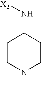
C1(N[X2])CCN(C)CC1
